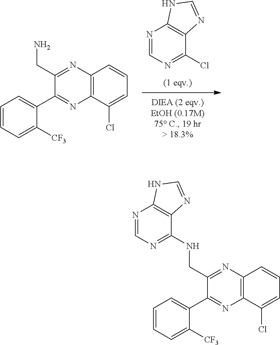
N1=CN=C(Cl)C2=C1NC=N2.C12=C(C=CC=C1Cl)N=C(CN)C(C1=CC=CC=C1[CF3])=N2.N1=CN=C(NCC2=NC3=C(C(Cl)=CC=C3)N=C2C2=CC=CC=C2[CF3])C2=C1NC=N2
